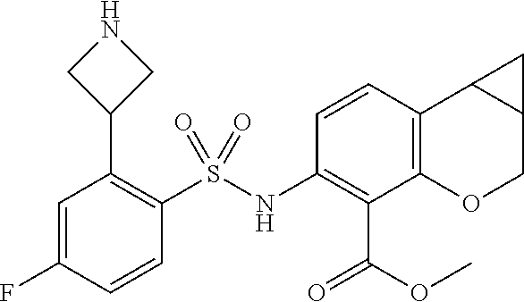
C1(C2=C(S(NC3=C(C(=O)OC)C4=C(C=C3)C3C(CO4)C3)(=O)=O)C=CC(F)=C2)CNC1
